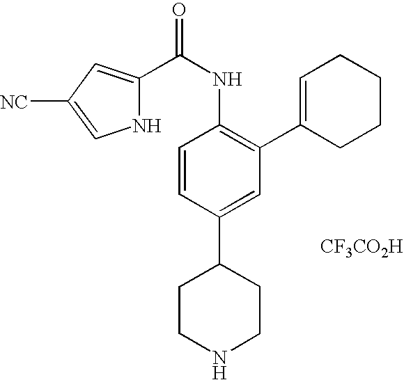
C1(C(NC2=C(C3=CCCCC3)C=C(C3CCNCC3)C=C2)=O)=CC([NC])=CN1.[CF3CO2H]
